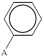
c1([A])ccccc1
